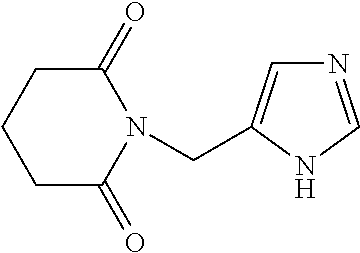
C1CC(=O)N(CC2=CN=CN2)C(=O)C1
